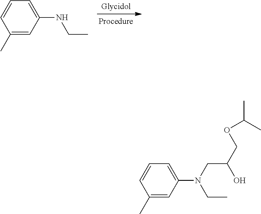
C1(C)=CC(NCC)=CC=C1.C1(C)=CC(N(CC)CC(COC(C)C)O)=CC=C1
